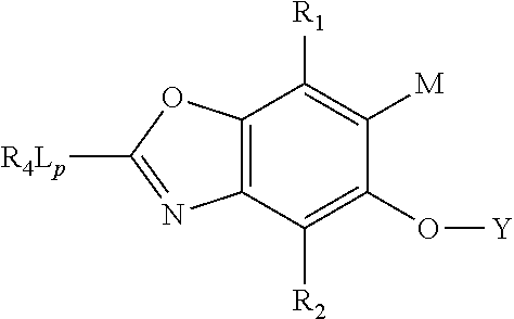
C12=C(C([R2])=C(O[Y])C([M])=C1[R1])N=C([R4Lp])O2
